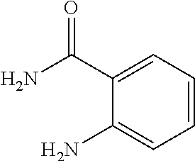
C1=C(C(N)=O)C(N)=CC=C1
